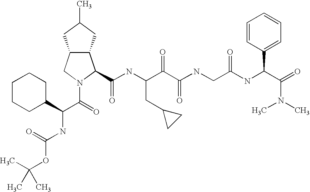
C1=CC(C(C(=O)N(C)C)NC(CNC(C(C(NC(=O)C2C3C(CN2C(=O)C(C2CCCCC2)NC(OC(C)(C)C)=O)CC(C)C3)CC2CC2)=O)=O)=O)=CC=C1
